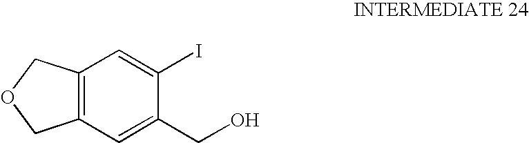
C12=C(C=C(CO)C(I)=C1)COC2
